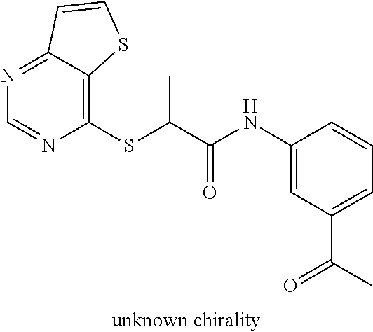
N1=C2C(=C(SC(C(NC3=CC(C(C)=O)=CC=C3)=O)C)N=C1)SC=C2
